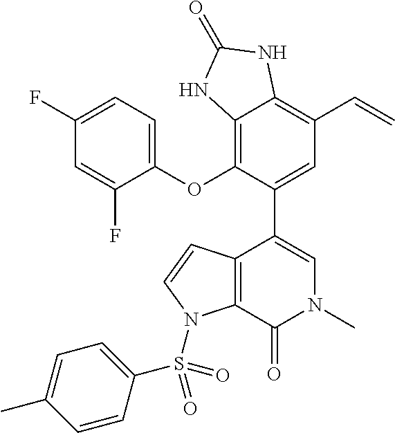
C1=C(F)C=C(F)C(OC2=C3C(=C(C=C)C=C2C2=CN(C)C(=O)C4=C2C=CN4S(C2=CC=C(C)C=C2)(=O)=O)NC(=O)N3)=C1
